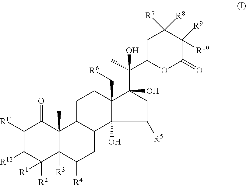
C1([R11])C([R12])C([R2])([R1])C2([R3])C(C)(C1=O)C1C(CC2[R4])C2(O)C([R5])CC(C(C)(C3OC(=O)C([R9])([R10])C([R7])([R8])C3)O)(O)C2(C[R6])CC1
